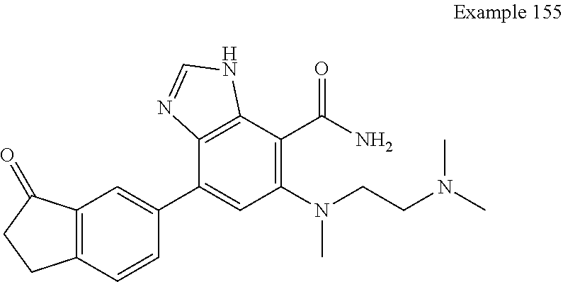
C12=C(C=CC(C3=CC(N(CCN(C)C)C)=C(C(N)=O)C4=C3N=CN4)=C1)CCC2=O
